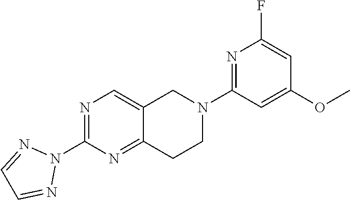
C12=CN=C(N3N=CC=N3)N=C1CCN(C1=NC(F)=CC(OC)=C1)C2
